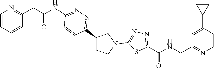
C1=CC(CC(=O)NC2=NN=C(C3CCN(C4=NN=C(C(NCC5=NC=CC(C6CC6)=C5)=O)S4)C3)C=C2)=NC=C1
